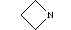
CC1CN(C)C1
